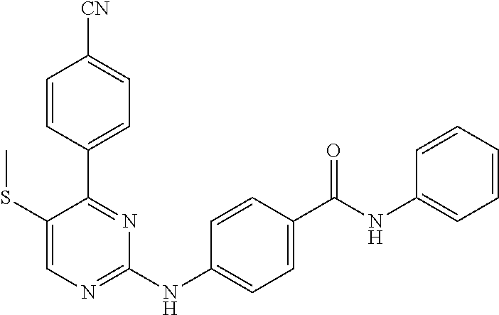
C1=CC(C2=NC(NC3=CC=C(C(NC4=CC=CC=C4)=O)C=C3)=NC=C2SC)=CC=C1[CN]
